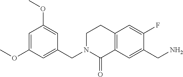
C1=C(OC)C=C(CN2C(=O)C3=C(CC2)C=C(F)C(CN)=C3)C=C1OC
